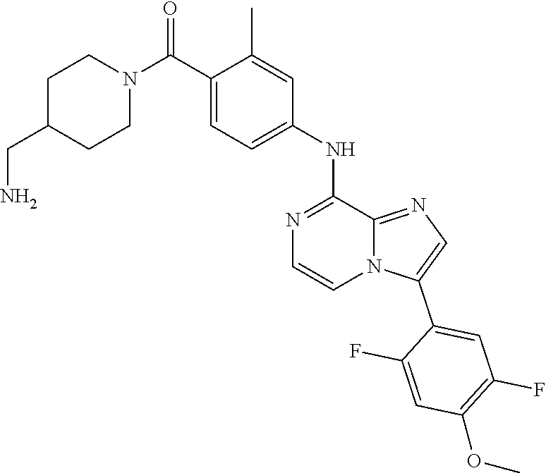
C1C(CN)CCN(C(C2=CC=C(NC3=NC=CN4C3=NC=C4C3=CC(F)=C(OC)C=C3F)C=C2C)=O)C1
